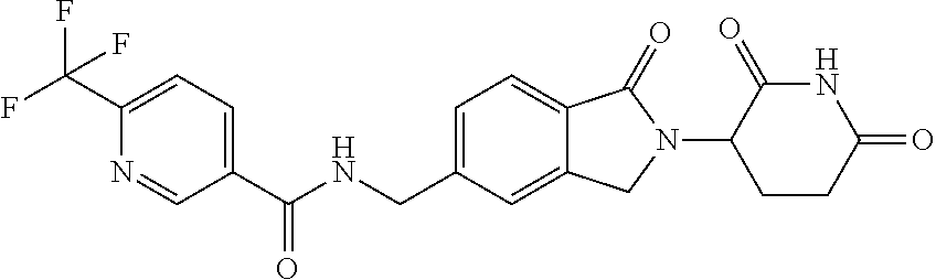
C1(C(F)(F)F)=CC=C(C(NCC2=CC=C3C(=C2)CN(C2CCC(=O)NC2=O)C3=O)=O)C=N1
